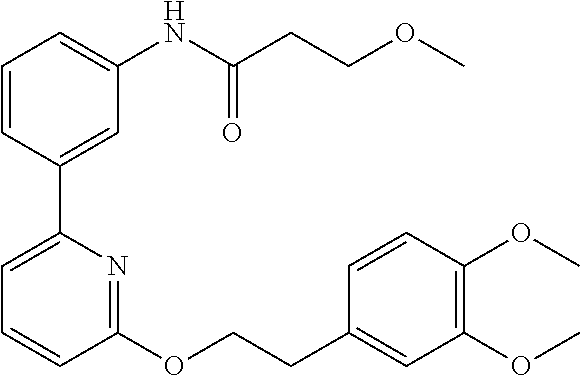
C1=CC(C2=CC=CC(OCCC3=CC(OC)=C(OC)C=C3)=N2)=CC(NC(CCOC)=O)=C1
